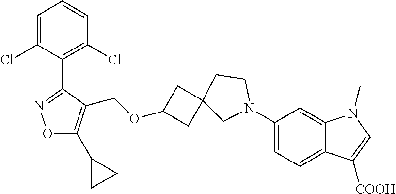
C1=C(Cl)C(C2=NOC(C3CC3)=C2COC2CC3(C2)CN(C2=CC=C4C(=C2)N(C)C=C4[COOH])CC3)=C(Cl)C=C1
